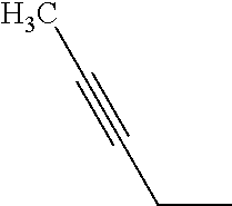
CCC#CC
